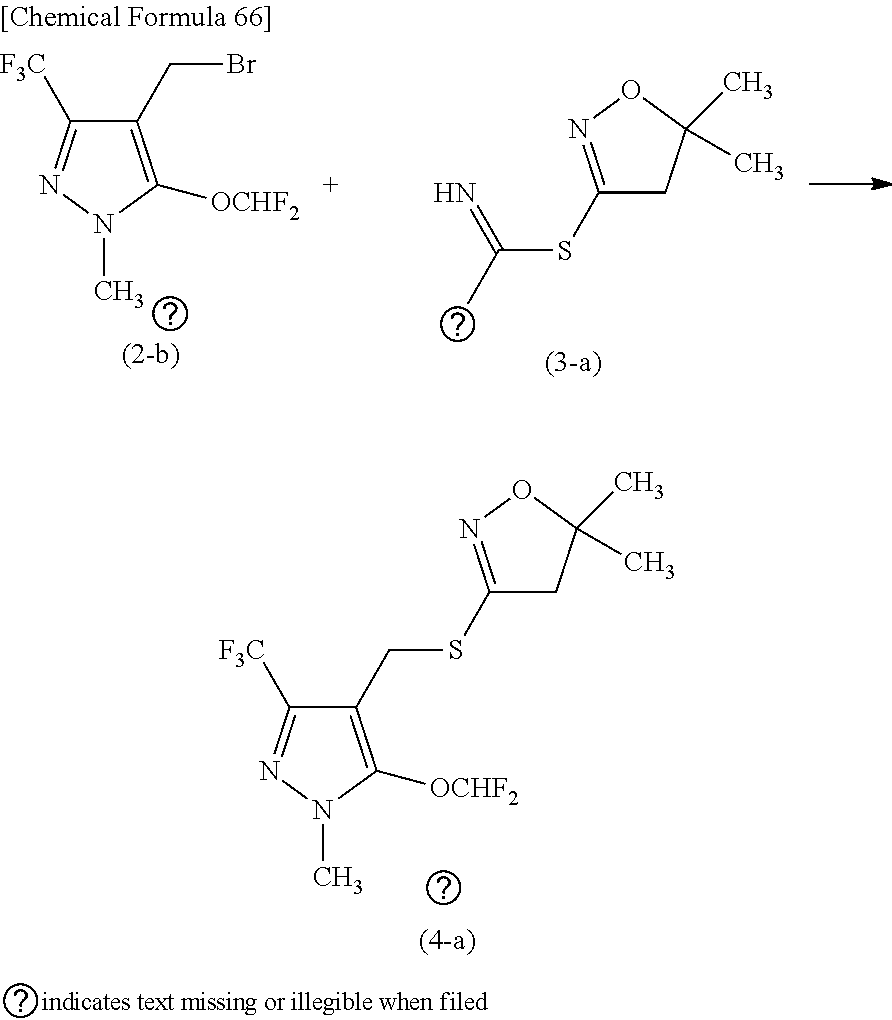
C1(SC(C)=N)=NOC(C)(C)C1.C1(CBr)=C([OCHF2])N(C)N=C1[F3C].C1(CSC2=NOC(C)(C)C2)=C([OCHF2])N(C)N=C1[F3C]
